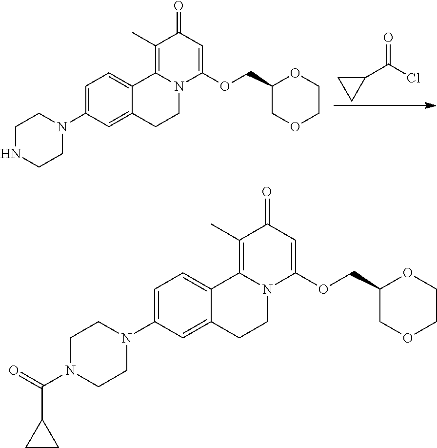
ClC(=O)C1CC1.C12=CC(N3CCNCC3)=CC=C1C1=C(C)C(=O)C=C(OCC3COCCO3)N1CC2.C12=CC(N3CCN(C(=O)C4CC4)CC3)=CC=C1C1=C(C)C(=O)C=C(OCC3COCCO3)N1CC2
